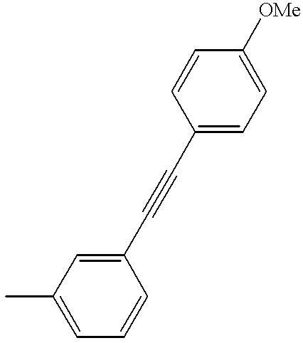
CC1=CC=CC(C#CC2=CC=C([OMe])C=C2)=C1
